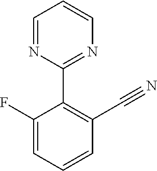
C1=NC(C2=C(C#N)C=CC=C2F)=NC=C1
